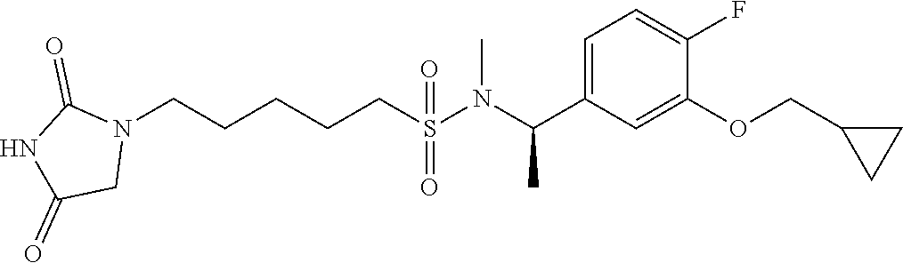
N1(CCCCCS(N(C(C2=CC=C(F)C(OCC3CC3)=C2)C)C)(=O)=O)C(=O)NC(=O)C1
